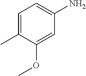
C1=C(C)C(OC)=CC(N)=C1
